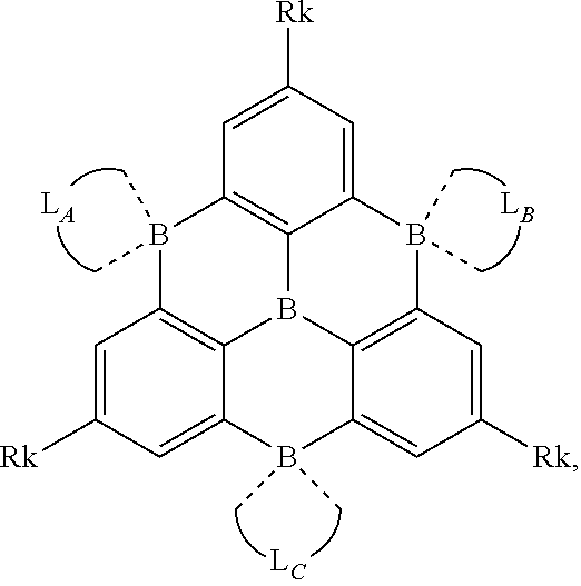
C1([Rk])=CC2=C3C(=C1)B(C)(C)C1=CC([Rk])=CC4=C1B3C1=C(C=C([Rk])C=C1B4(C)C)B2(C)C
